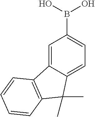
C1=C2C(=CC=C1B(O)O)C(C)(C)C1=C2C=CC=C1
